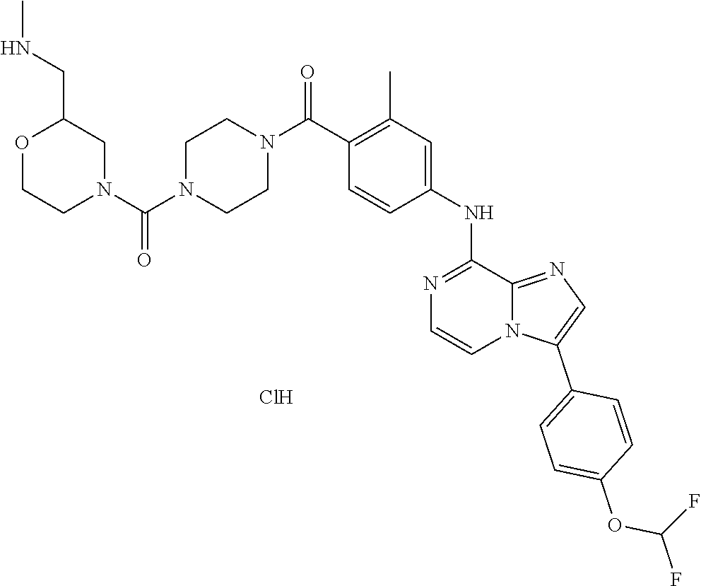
N1=C(NC2=CC(C)=C(C(N3CCN(C(N4CCOC(CNC)C4)=O)CC3)=O)C=C2)C2=NC=C(C3=CC=C(OC(F)F)C=C3)N2C=C1.Cl
